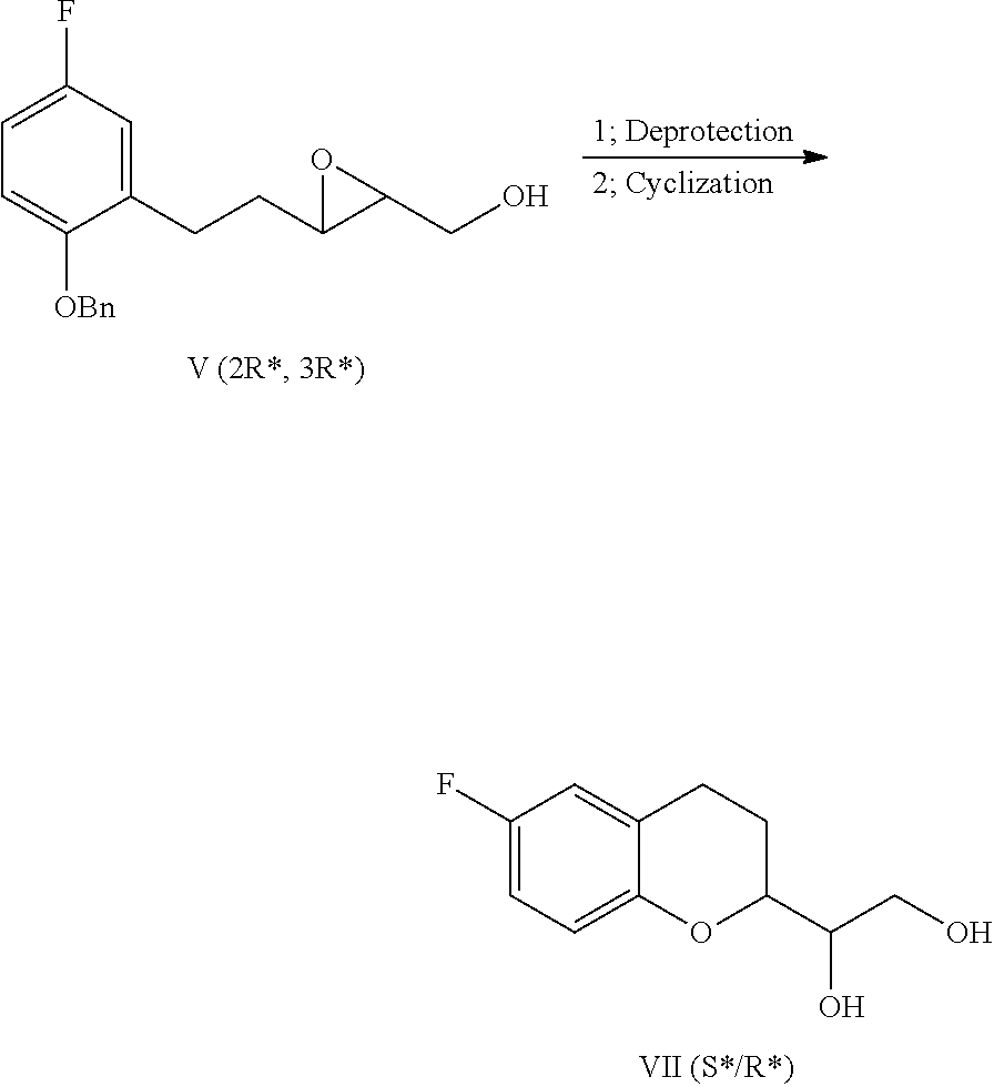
C1=C(F)C=C(CCC2C(CO)O2)C([OBn])=C1.C12=CC(F)=CC=C1OC(C(CO)O)CC2
